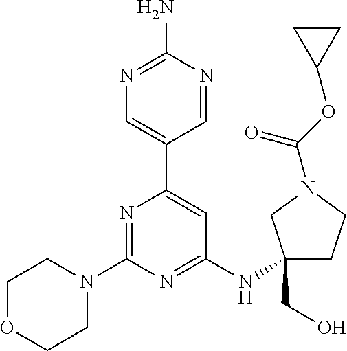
N1=C(N)N=CC(C2=CC(NC3(CO)CCN(C(OC4CC4)=O)C3)=NC(N3CCOCC3)=N2)=C1
